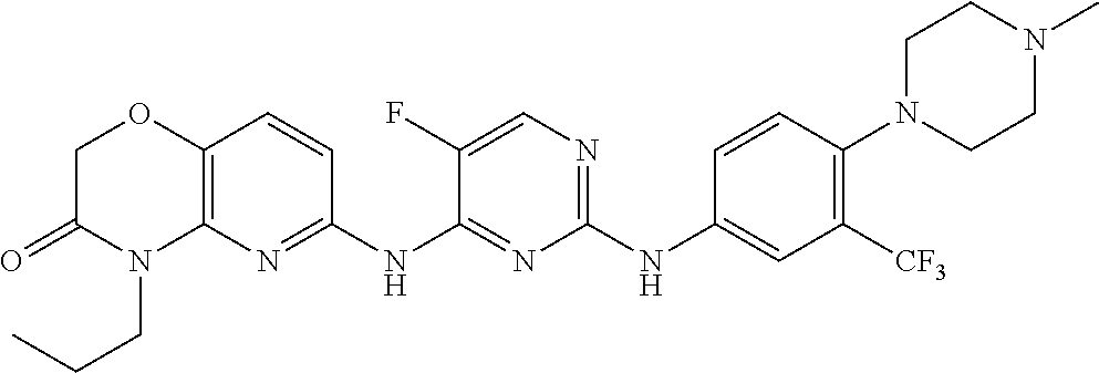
C1(NC2=CC([CF3])=C(N3CCN(C)CC3)C=C2)=NC=C(F)C(NC2=NC3=C(C=C2)OCC(=O)N3CCC)=N1
